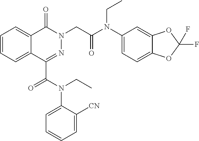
C1(C(N(C2=CC=CC=C2[CN])CC)=O)=NN(CC(N(C2=CC=C3C(=C2)OC(F)(F)O3)CC)=O)C(=O)C2=CC=CC=C12
